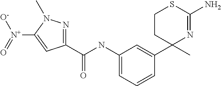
C(NC1=CC=CC(C2(C)N=C(N)SCC2)=C1)(=O)C1=NN(C)C([N+]([O-])=O)=C1
